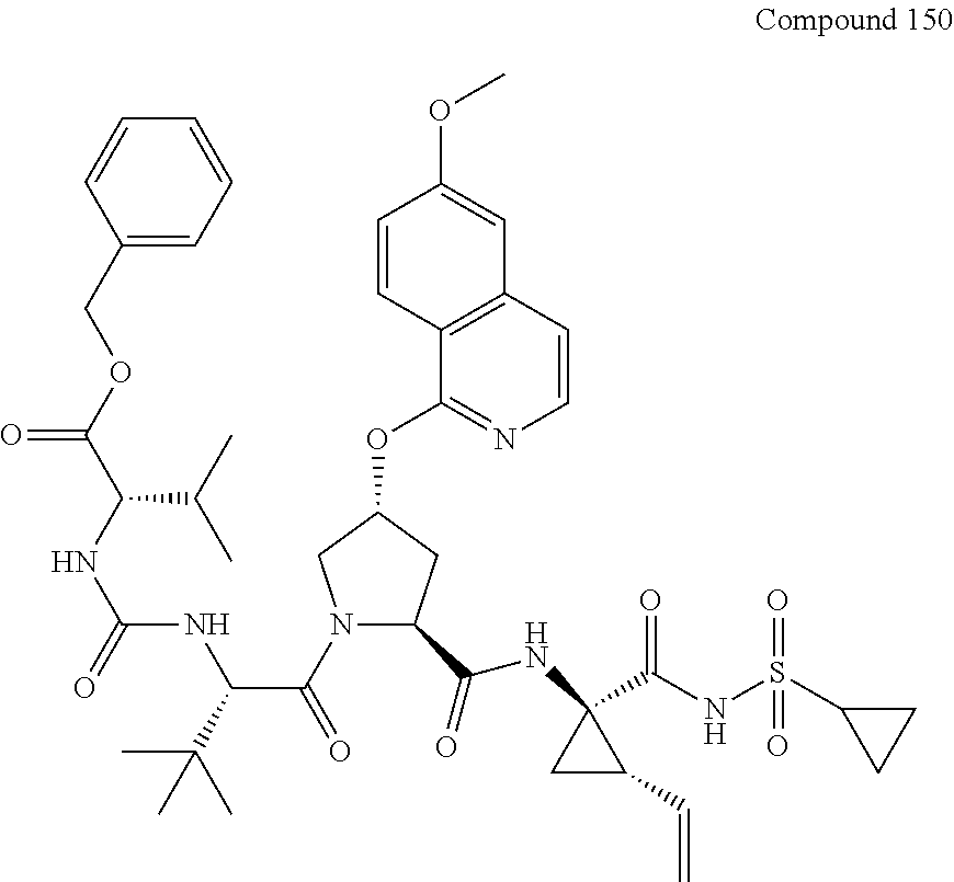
N(C1(C(NS(C2CC2)(=O)=O)=O)CC1C=C)C(C1N(C(=O)C(C(C)(C)C)NC(NC(C(OCC2=CC=CC=C2)=O)C(C)C)=O)CC(OC2=NC=CC3=C2C=CC(OC)=C3)C1)=O
